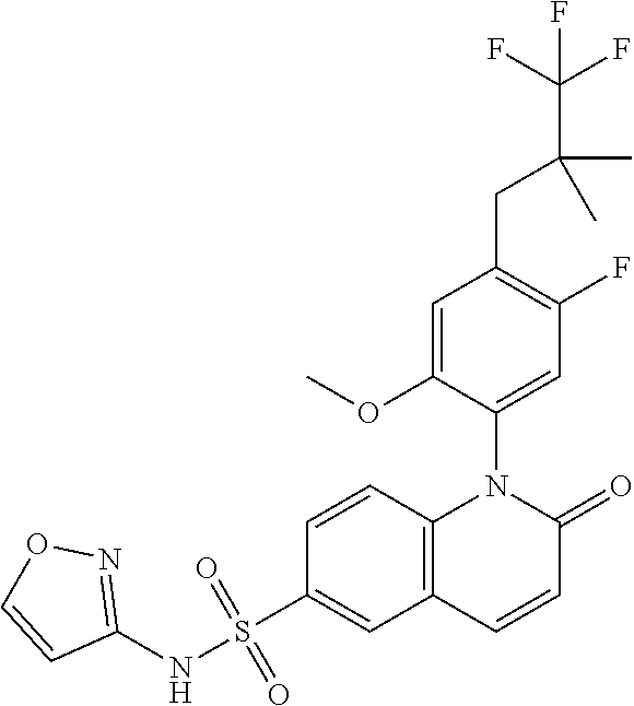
C1=C(OC)C(N2C3=C(C=CC2=O)C=C(S(NC2=NOC=C2)(=O)=O)C=C3)=CC(F)=C1CC(C(F)(F)F)(C)C
